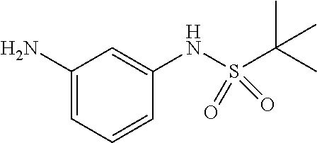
C1(NS(C(C)(C)C)(=O)=O)=CC(N)=CC=C1
